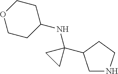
C1NCCC1C1(NC2CCOCC2)CC1
